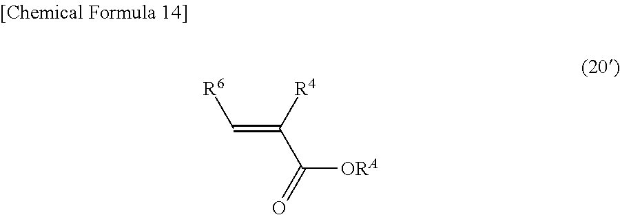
C(=C([R4])C([ORA])=O)[R6]
